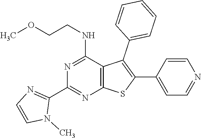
C12=C(C(NCCOC)=NC(C3=NC=CN3C)=N1)C(C1=CC=CC=C1)=C(C1=CC=NC=C1)S2
